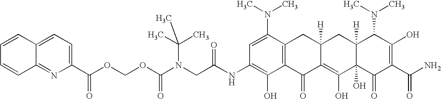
N(CC(NC1=C(O)C2=C(C(N(C)C)=C1)CC1([H])C(=C(O)C3(O)C([H])(C1)C(N(C)C)C(O)=C(C(N)=O)C3=O)C2=O)=O)(C(OCOC(=O)C1=CC=C2C(=N1)C=CC=C2)=O)C(C)(C)C
